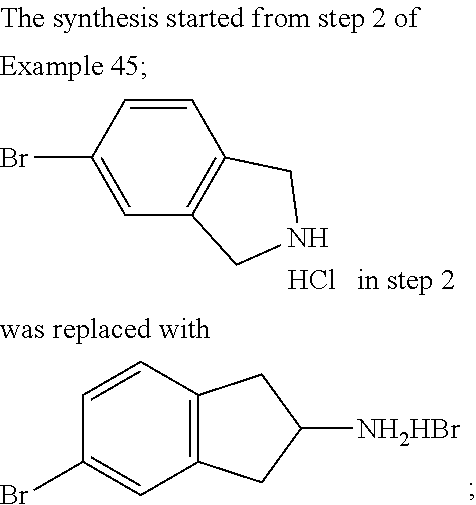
C1=C(Br)C=CC2=C1CNC2.Cl.C1=CC2=C(C=C1Br)CC([NH2HBr])C2
